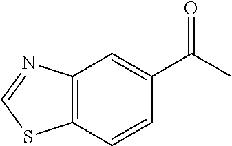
C12=C(C=CC(C(C)=O)=C1)SC=N2
